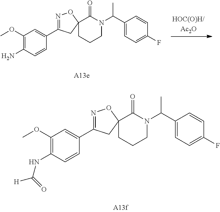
C1CCN(C(C2=CC=C(F)C=C2)C)C(=O)C12CC(C1=CC(OC)=C(N)C=C1)=NO2.C1CCN(C(C2=CC=C(F)C=C2)C)C(=O)C12CC(C1=CC(OC)=C(NC([H])=O)C=C1)=NO2
